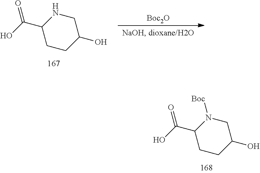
C1CC(O)CNC1C(=O)O.[Boc2O].C1CC(O)CN([Boc])C1C(=O)O
